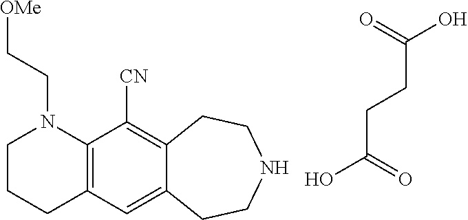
C12=C(C=C3C(=C1[CN])CCNCC3)CCCN2CC[OMe].C(C(=O)O)CC(O)=O
